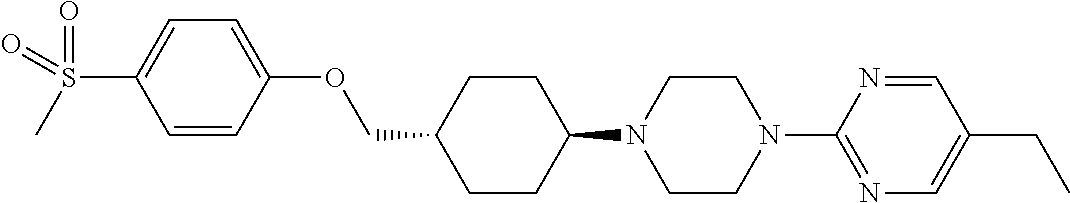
C1CC(N2CCN(C3=NC=C(CC)C=N3)CC2)CCC1COC1=CC=C(S(=O)(C)=O)C=C1
